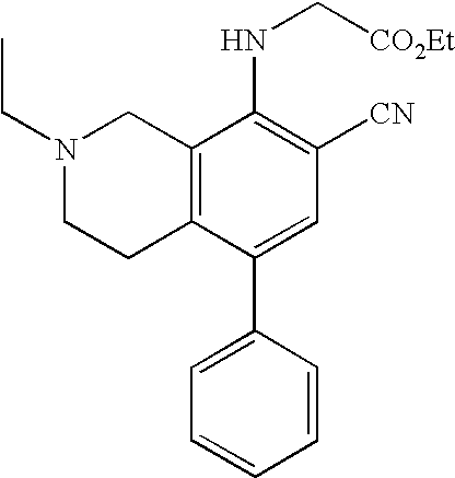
N1(CC)CCC2=C(C1)C(NC[CO2Et])=C([CN])C=C2C1=CC=CC=C1
